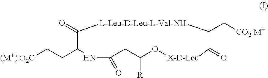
C1(=O)C(CC[(M+)-O2C])NC(=O)CC([R])O[X-D-Leu]C(=O)C(C[CO2-M+])[L-Leu-D-Leu-L-Val-NH]1
